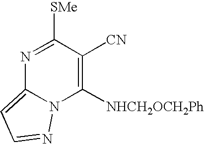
N1=C([SMe])C([CN])=C([NHCH2OCH2Ph])N2C1=CC=N2
